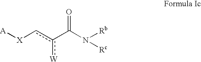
[A][X]cc(C(N([Rb])[Rc])=O)[W]
